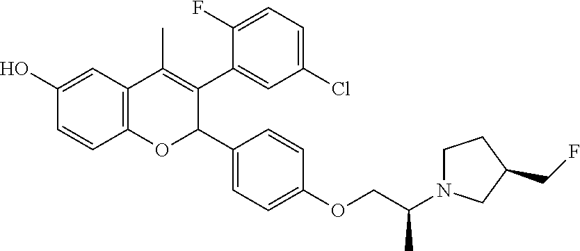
C12=C(C=C(O)C=C1)C(C)=C(C1=CC(Cl)=CC=C1F)C(C1=CC=C(OCC(N3CCC(CF)C3)C)C=C1)O2
